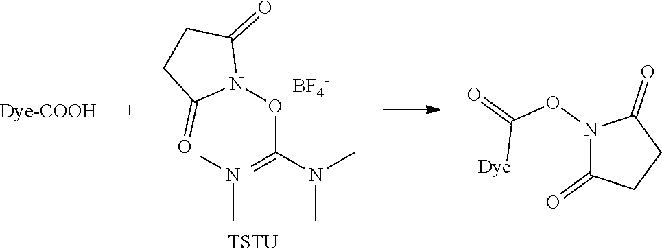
O(C(=[N+](C)C)N(C)C)N1C(=O)CCC1=O.[TSTU].[BF4-].N1(OC([Dye])=O)C(=O)CCC1=O
